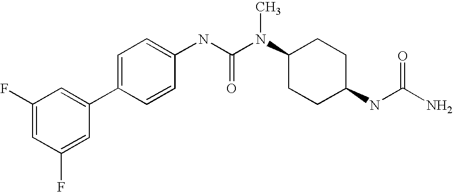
C1(F)=CC(F)=CC(C2=CC=C(NC(N(C3CCC(NC(N)=O)CC3)C)=O)C=C2)=C1
